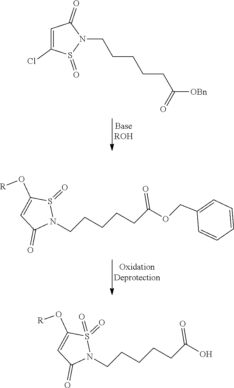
N1(CCCCCC([OBn])=O)C(=O)C=C(Cl)S1=O.S1(=O)C(O[R])=CC(=O)N1CCCCCC(OCC1=CC=CC=C1)=O.S1(=O)(=O)C(O[R])=CC(=O)N1CCCCCC(O)=O
